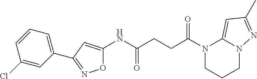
O1C(NC(CCC(N2CCCN3C2=CC(C)=N3)=O)=O)=CC(C2=CC=CC(Cl)=C2)=N1
